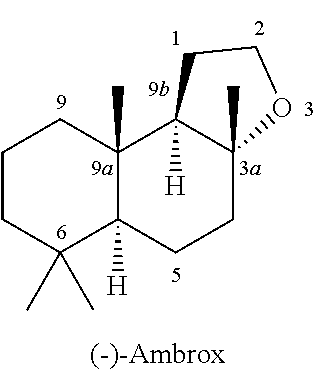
C1CC(C)(C)C2([H])C(C)(C1)C1([H])C(C)(CC2)OCC1
